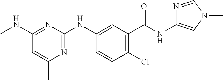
C1=CC(Cl)=C(C(NC2=CN(C)C=N2)=O)C=C1NC1=NC(C)=CC(NC)=N1
